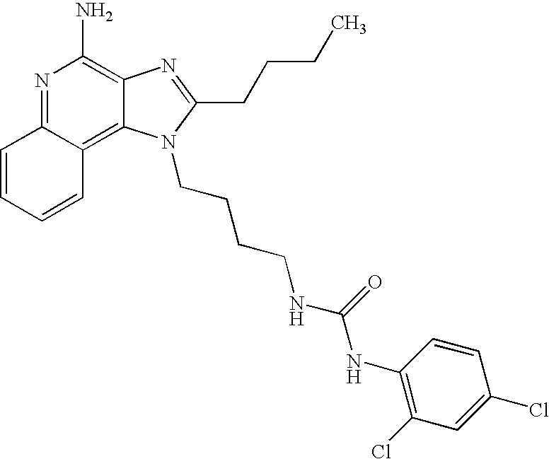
N1=C2C(=C3C(=C1N)N=C(CCCC)N3CCCCNC(NC1=C(Cl)C=C(Cl)C=C1)=O)C=CC=C2
